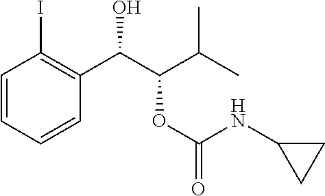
C1=CC=CC(C(C(C(C)C)OC(NC2CC2)=O)O)=C1I
